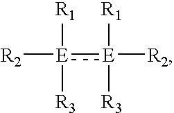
[R2][E]([R1])([R3]):[E]([R1])([R2])[R3]
